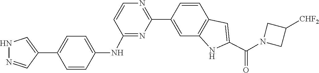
C1=CC2=C(C=C1C1=NC=CC(NC3=CC=C(C4=CNN=C4)C=C3)=N1)NC(C(N1CC([CHF2])C1)=O)=C2
